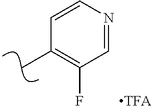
CC1=C(F)C=NC=C1
